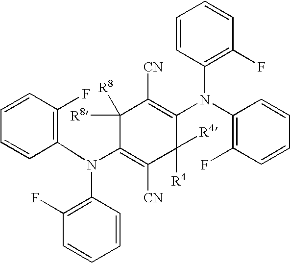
C1(N(C2=C(F)C=CC=C2)C2=C(F)C=CC=C2)=C([CN])C([R4])([R4])C(N(C2=C(F)C=CC=C2)C2=C(F)C=CC=C2)=C([CN])C1([R8])[R8]
